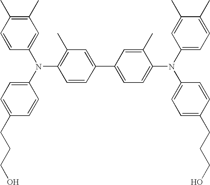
C1=CC(C)=C(C)C=C1N(C1=CC=C(CCCO)C=C1)C1=C(C)C=C(C2=CC=C(N(C3=CC=C(CCCO)C=C3)C3=CC=C(C)C(C)=C3)C(C)=C2)C=C1
